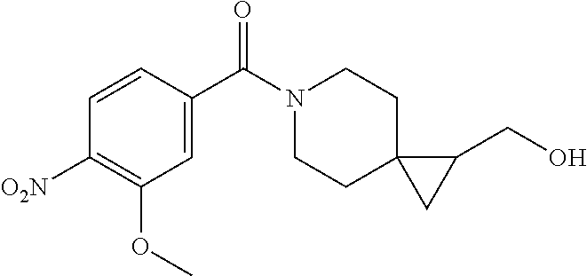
C1=CC([O2N])=C(OC)C=C1C(N1CCC2(CC1)CC2CO)=O
